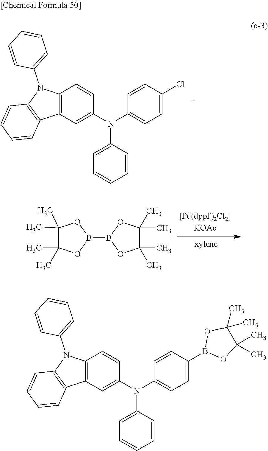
C12=C(C=C(N(C3=CC=CC=C3)C3=CC=C(Cl)C=C3)C=C1)C1=C(N2C2=CC=CC=C2)C=CC=C1.C1(C)(C)C(C)(C)OB(B2OC(C)(C)C(C)(C)O2)O1.C12=C(C=C(N(C3=CC=CC=C3)C3=CC=C(B4OC(C)(C)C(C)(C)O4)C=C3)C=C1)C1=C(N2C2=CC=CC=C2)C=CC=C1
